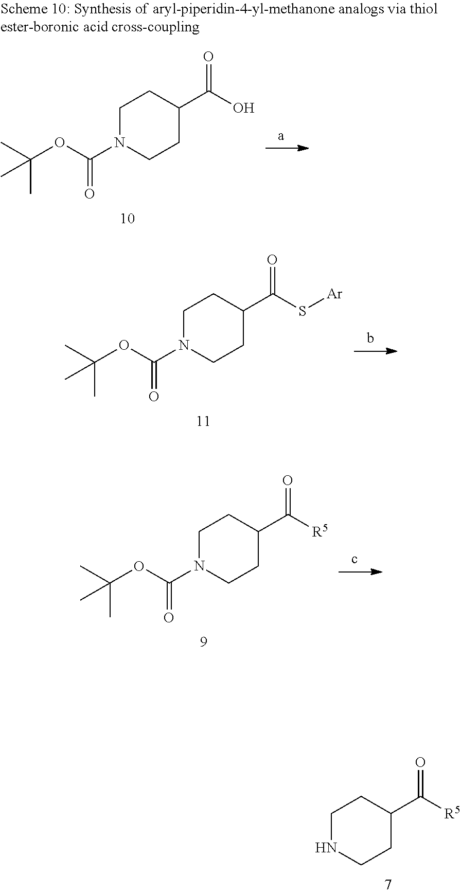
C1CC(C([R5])=O)CCN1.C1CC(C(S[Ar])=O)CCN1C(OC(C)(C)C)=O.C1CC(C([R5])=O)CCN1C(OC(C)(C)C)=O.C1CC(C(O)=O)CCN1C(OC(C)(C)C)=O
